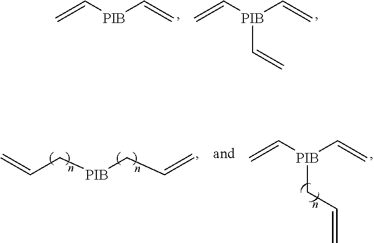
C=C[PIB]C=C.C=C[PIB](C=C)C=C.C(C[PIB]CC=C)=C.C=C[PIB](C=C)CC=C
